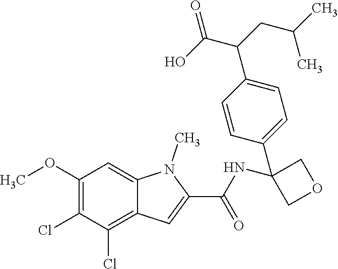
C1(OC)=C(Cl)C(Cl)=C2C(=C1)N(C)C(C(=O)NC1(C3=CC=C(C(CC(C)C)C(O)=O)C=C3)COC1)=C2
